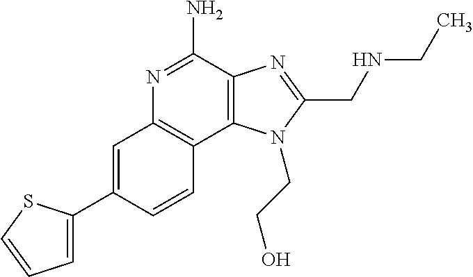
C1=C(C2=CC=CS2)C=CC2=C1N=C(N)C1=C2N(CCO)C(CNCC)=N1
